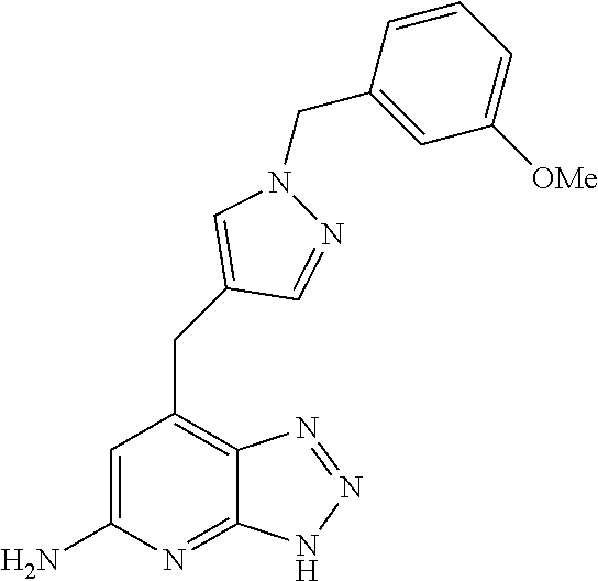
C1=C(N)N=C2C(=C1CC1=CN(CC3=CC([OMe])=CC=C3)N=C1)N=NN2
